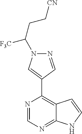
N1=CC(C2=C3C(=NC=N2)NC=C3)=CN1C(CC[CN])[F3C]
